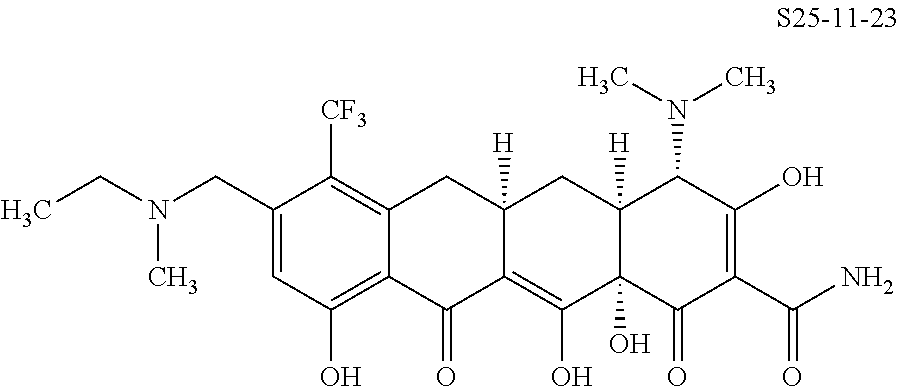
C1(CN(CC)C)=CC(O)=C2C(=C1[CF3])CC1([H])C(=C(O)C3(O)C([H])(C1)C(N(C)C)C(O)=C(C(N)=O)C3=O)C2=O
